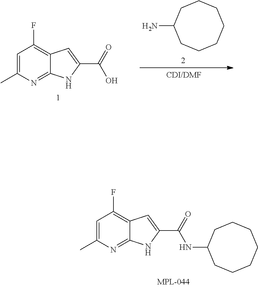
C1=C(C)N=C2C(=C1F)C=C(C(=O)O)N2.NC1CCCCCCC1.C1(NC(C2=CC3=C(F)C=C(C)N=C3N2)=O)CCCCCCC1
